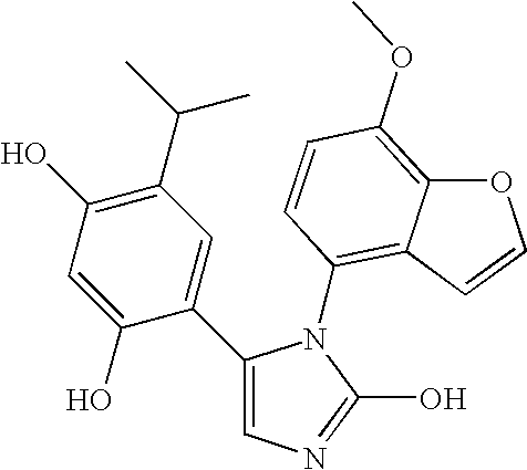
C1(C2=CC(C(C)C)=C(O)C=C2O)=CN=C(O)N1C1=C2C(=C(OC)C=C1)OC=C2
